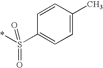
C1=CC(C)=CC=C1S(*)(=O)=O
